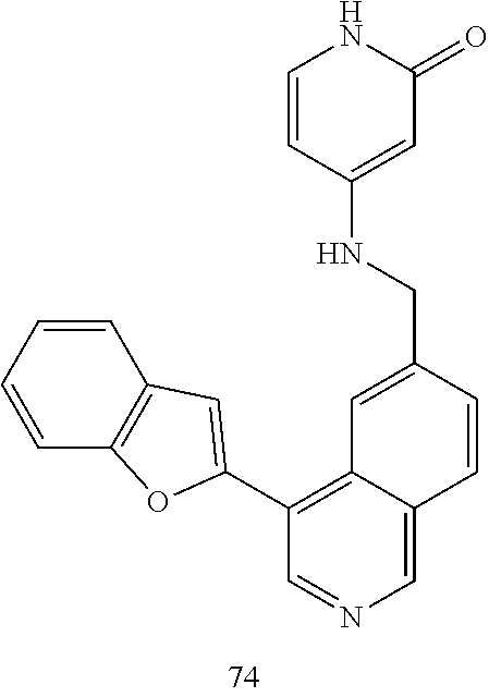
C1=CC=CC2=C1C=C(C1=C3C(=CN=C1)C=CC(CNC1=CC(=O)NC=C1)=C3)O2
